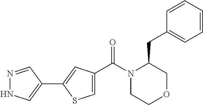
N1=CC(C2=CC(C(N3CCOCC3CC3=CC=CC=C3)=O)=CS2)=CN1
